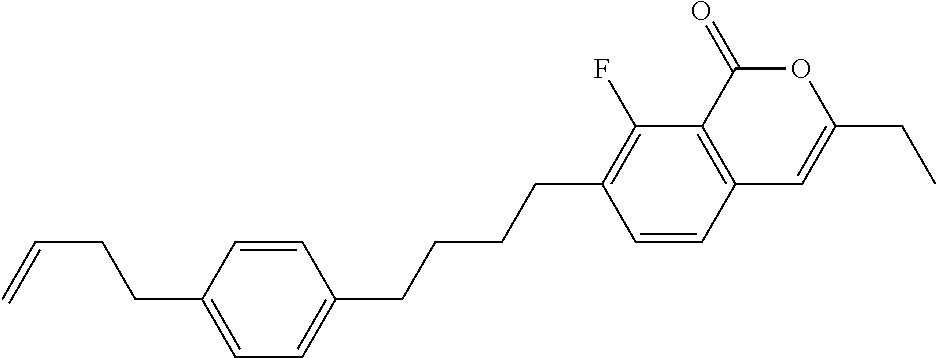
C1=CC2=C(C(F)=C1CCCCC1=CC=C(CCC=C)C=C1)C(=O)OC(CC)=C2
